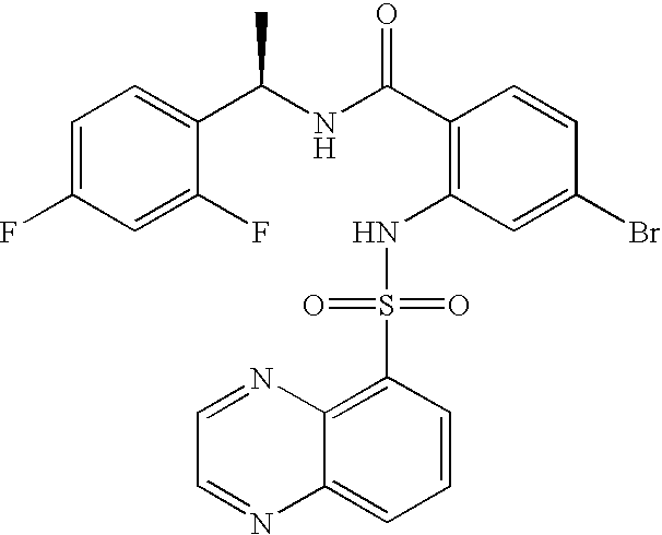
C1=C(F)C=C(F)C(C(NC(C2=C(NS(C3=C4C(=CC=C3)N=CC=N4)(=O)=O)C=C(Br)C=C2)=O)C)=C1
